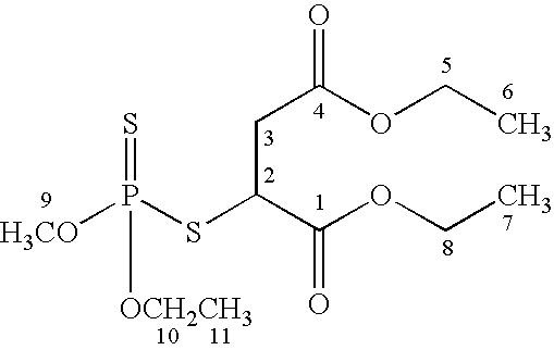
C(C(C(OCC)=O)SP(=S)([H3CO])[OCH2CH3])C(OCC)=O
